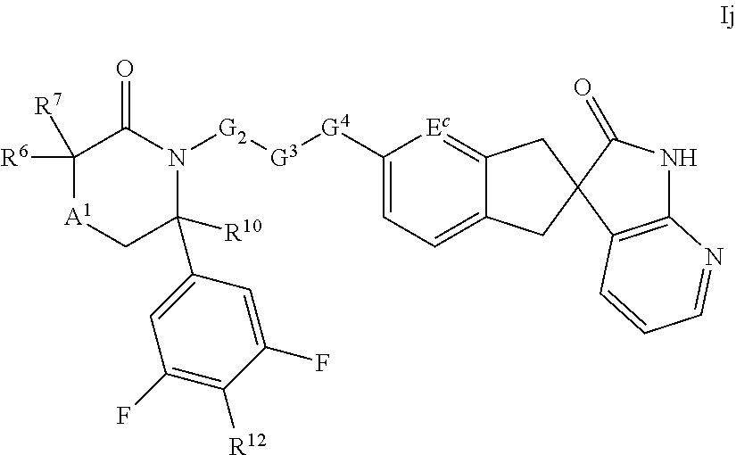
C1([G4][G3][G2]N2C(=O)C([R6])([R7])[A1]CC2([R10])C2=CC(F)=C([R12])C(F)=C2)=CC=C2C(=[Ec]1)CC1(C2)C2=C(NC1=O)N=CC=C2
